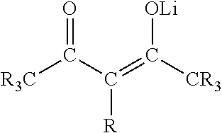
O=C(C(=C([CR3])[OLi])[R])[R3C]
